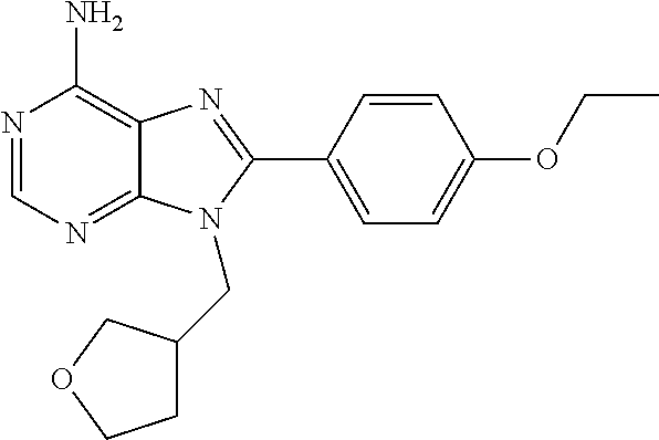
N1=CN=C2C(=C1N)N=C(C1=CC=C(OCC)C=C1)N2CC1CCOC1
